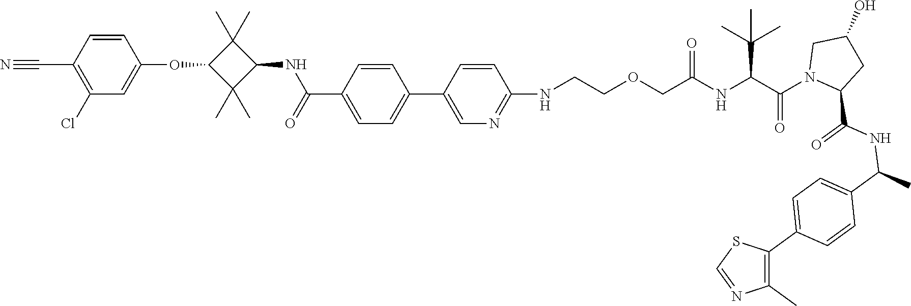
C(NC(C(N1CC(O)CC1C(NC(C1=CC=C(C2=C(C)N=CS2)C=C1)C)=O)=O)C(C)(C)C)(=O)COCCNC1=NC=C(C2=CC=C(C(=O)NC3C(C)(C)C(OC4=CC(Cl)=C(C#N)C=C4)C3(C)C)C=C2)C=C1
